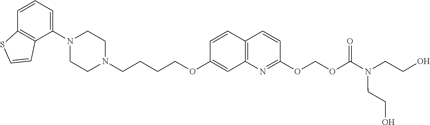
C1(N2CCN(CCCCOC3=CC4=C(C=C3)C=CC(OCOC(N(CCO)CCO)=O)=N4)CC2)=CC=CC2=C1C=CS2
